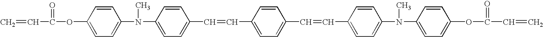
C=CC(=O)OC1=CC=C(N(C)C2=CC=C(C=CC3=CC=C(C=CC4=CC=C(N(C)C5=CC=C(OC(=O)C=C)C=C5)C=C4)C=C3)C=C2)C=C1
